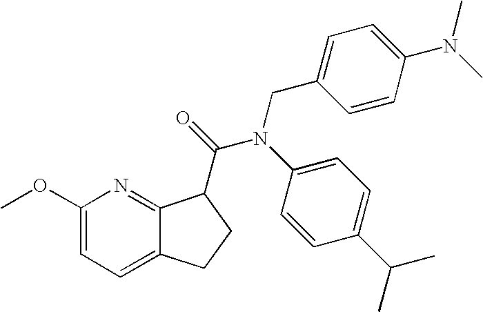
C1(OC)=CC=C2C(=N1)C(C(=O)N(C1=CC=C(C(C)C)C=C1)CC1=CC=C(N(C)C)C=C1)CC2
